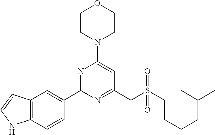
C1CN(C2=CC(CS(CCCCC(C)C)(=O)=O)=NC(C3=CC4=C(C=C3)NC=C4)=N2)CCO1
